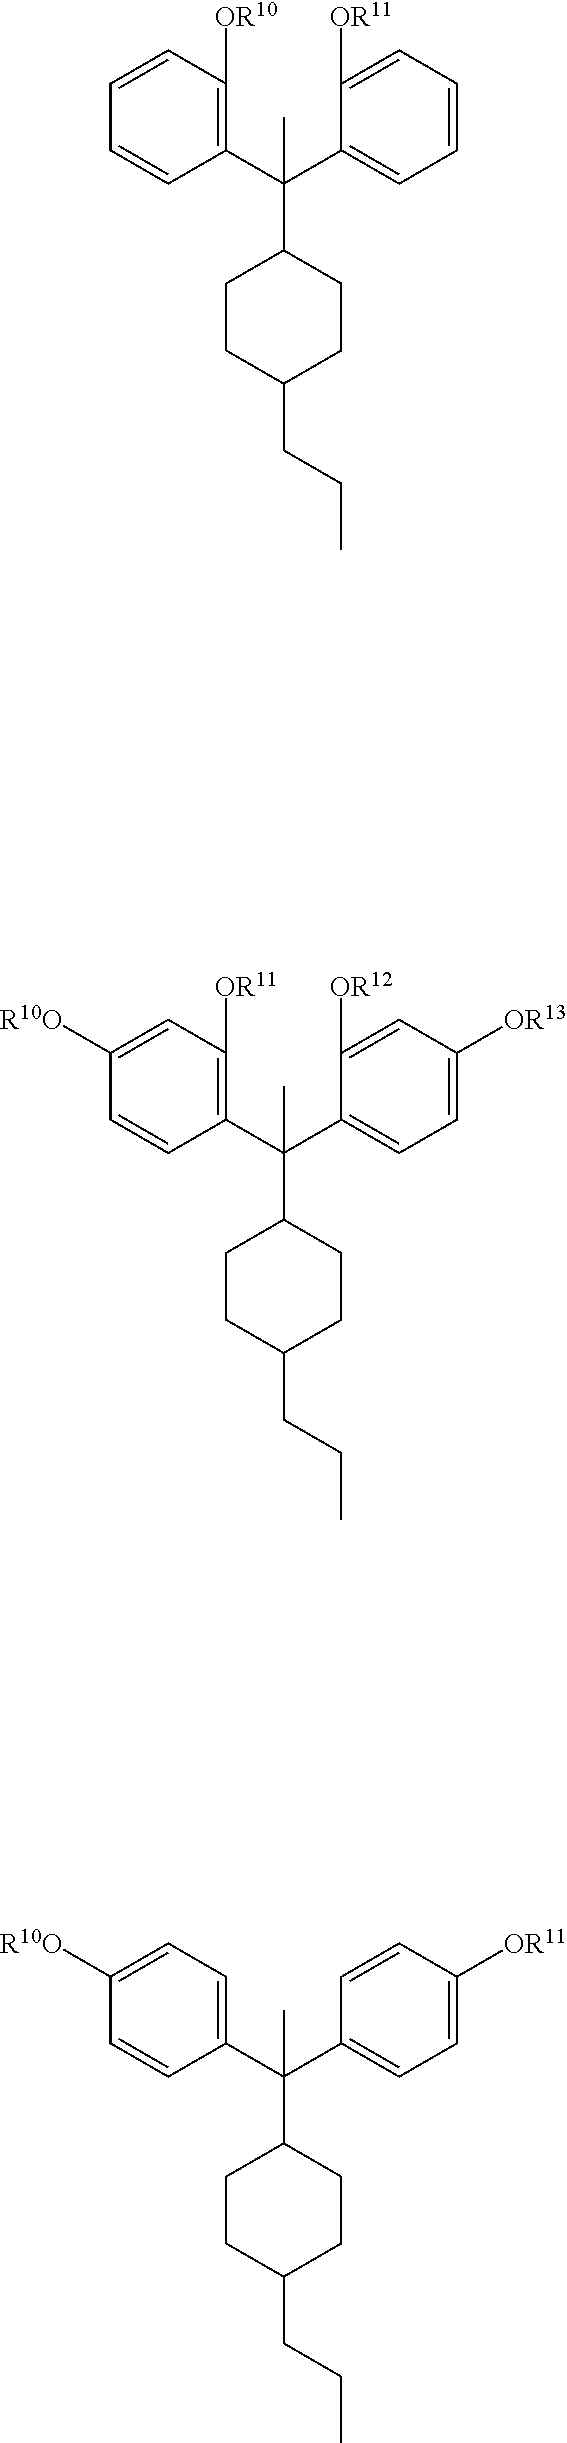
C1(C(C2=CC=C([R10O])C=C2)(C)C2CCC(CCC)CC2)=CC=C([OR11])C=C1.C1(C(C2=C([OR10])C=CC=C2)(C)C2CCC(CCC)CC2)=CC=CC=C1[OR11].C1=C(C(C2=C([OR11])C=C([R10O])C=C2)(C)C2CCC(CCC)CC2)C([OR12])=CC([OR13])=C1
